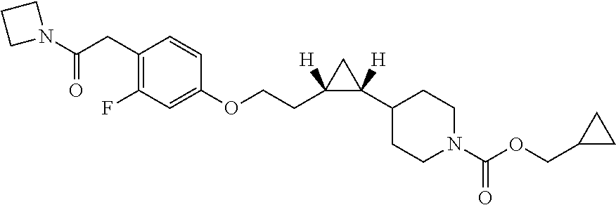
C1(CC(N2CCC2)=O)=C(F)C=C(OCCC2([H])C(C3CCN(C(OCC4CC4)=O)CC3)([H])C2)C=C1
